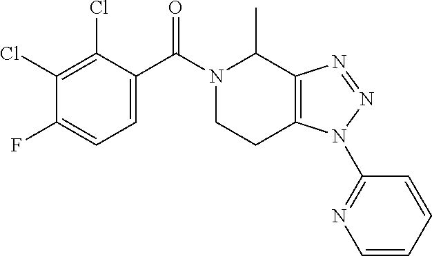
C1(Cl)=C(Cl)C(C(N2CCC3=C(C2C)N=NN3C2=NC=CC=C2)=O)=CC=C1F
